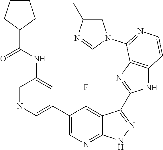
C1=NC=C(C2=CN=C3C(=C2F)C(C2=NC4=C(N2)C=CN=C4N2C=C(C)N=C2)=N[N H]3)C=C1NC(C1CCCC1)=O
